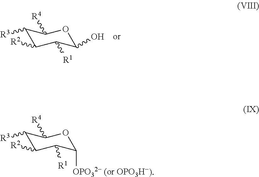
C1([R3])C([R2])C([R1])C(O)OC1[R4].C1([R3])C([R2])C([R1])C([OPO32- (or OPO3H-)])OC1[R4]
